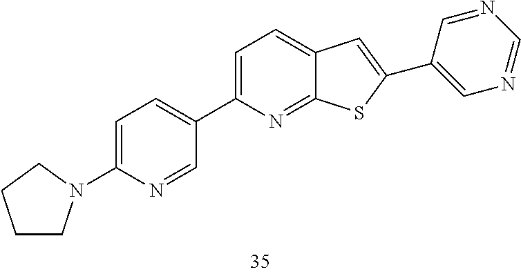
C1=C(N2CCCC2)N=CC(C2=CC=C3C(=N2)SC(C2=CN=CN=C2)=C3)=C1
